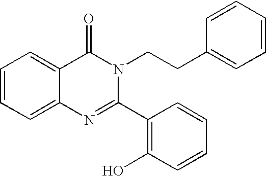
C1=CC=C2C(=C1)C(=O)N(CCC1=CC=CC=C1)C(C1=C(O)C=CC=C1)=N2
